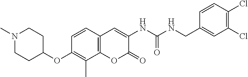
C1(OC2CCN(C)CC2)=C(C)C2=C(C=C1)C=C(NC(NCC1=CC(Cl)=C(Cl)C=C1)=O)C(=O)O2
